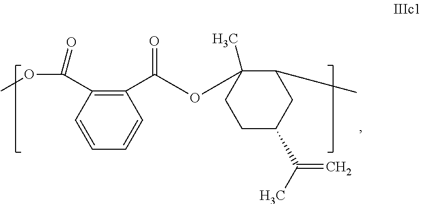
C1(C(OC2(C)CCC(C(C)=C)CC2C)=O)=C(C(OC)=O)C=CC=C1
